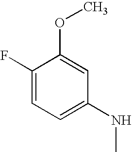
C1(F)=CC=C(NC)C=C1OC
